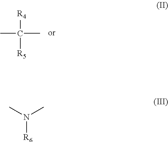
[R4]C(C)(C)[R5].N([R6])(C)C
